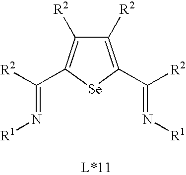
C1([R2])=C(C([R2])=N[R1])[Se]C(C([R2])=N[R1])=C1[R2]
